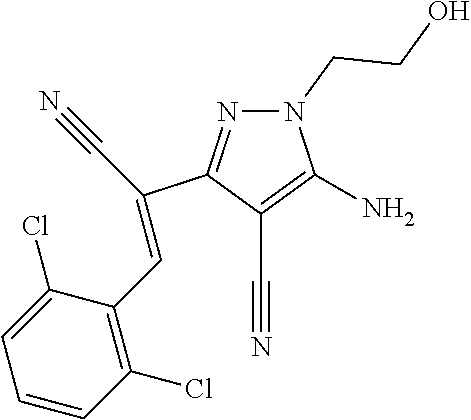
N1(CCO)N=C(C(C#N)=CC2=C(Cl)C=CC=C2Cl)C(C#N)=C1N
